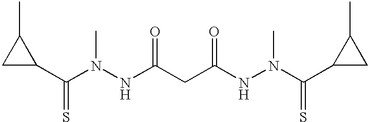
C(N(NC(CC(NN(C(C1CC1C)=S)C)=O)=O)C)(C1C(C)C1)=S
